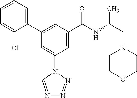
C1(C2=CC(C(NC(CN3CCOCC3)C)=O)=CC(N3C=NN=N3)=C2)=CC=CC=C1Cl
